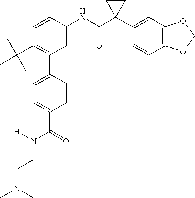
C1(NC(C2(C3=CC4=C(C=C3)OCO4)CC2)=O)=CC(C2=CC=C(C(N([H])CCN(C)C)=O)C=C2)=C(C(C)(C)C)C=C1
